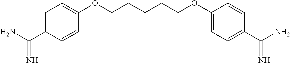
C1(OCCCCCOC2=CC=C(C(N)=N)C=C2)=CC=C(C(N)=N)C=C1
